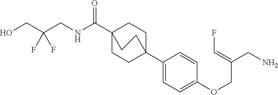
C1(C23CCC(C(NCC(CO)(F)F)=O)(CC2)CC3)=CC=C(OCC(CN)=CF)C=C1
